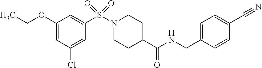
C1(OCC)=CC(Cl)=CC(S(N2CCC(C(NCC3=CC=C(C#N)C=C3)=O)CC2)(=O)=O)=C1
